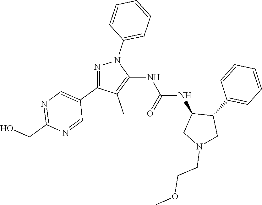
N1=C(C2=CN=C(CO)N=C2)C(C)=C(NC(NC2CN(CCOC)CC2C2=CC=CC=C2)=O)N1C1=CC=CC=C1
